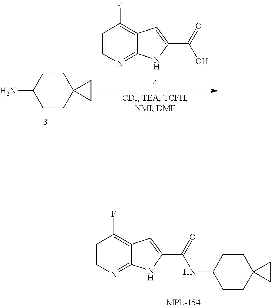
C1(N)CCC2(CC1)CC2.C1=CN=C2C(=C1F)C=C(C(=O)O)N2.N(C1CCC2(CC1)CC2)C(C1=CC2=C(F)C=CN=C2N1)=O
